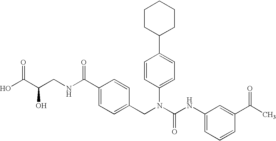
OC(C(CNC(C1=CC=C(CN(C(NC2=CC=CC(C(C)=O)=C2)=O)C2=CC=C(C3CCCCC3)C=C2)C=C1)=O)O)=O
